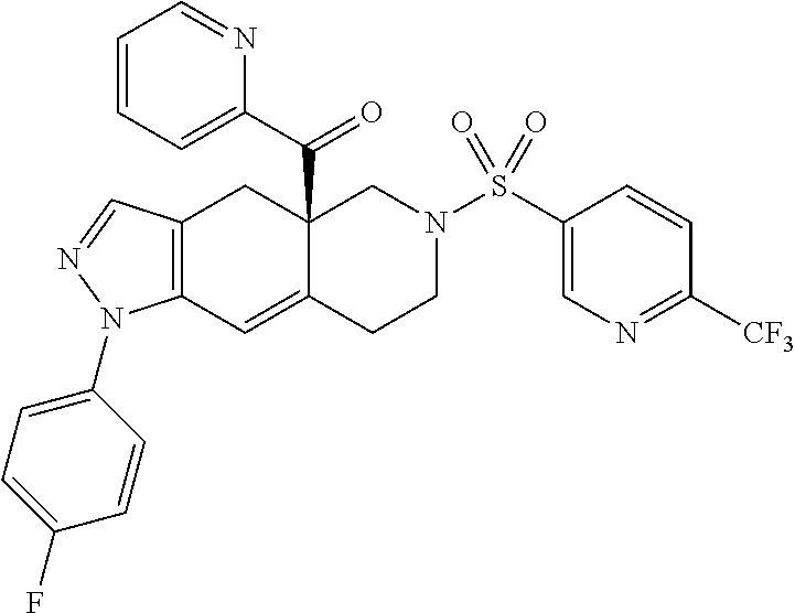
C12=C(C=NN1C1=CC=C(F)C=C1)CC1(C(C3=CC=CC=N3)=O)C(=C2)CCN(S(C2=CN=C([CF3])C=C2)(=O)=O)C1
